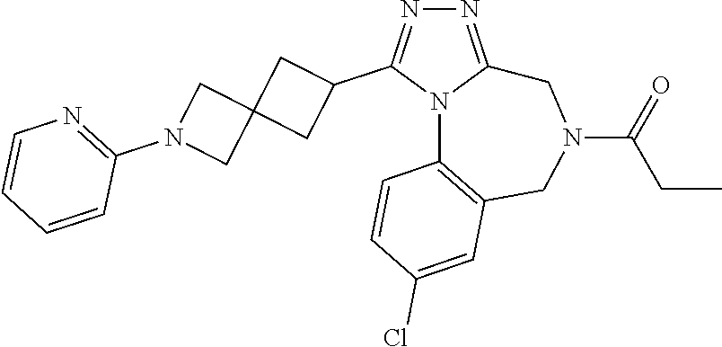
N1=C2N(C(C3CC4(C3)CN(C3=NC=CC=C3)C4)=N1)C1=C(CN(C(=O)CC)C2)C=C(Cl)C=C1
